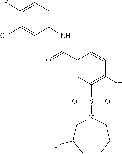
C(C1=CC(S(N2CCCCC(F)C2)(=O)=O)=C(F)C=C1)(=O)NC1=CC=C(F)C(Cl)=C1
